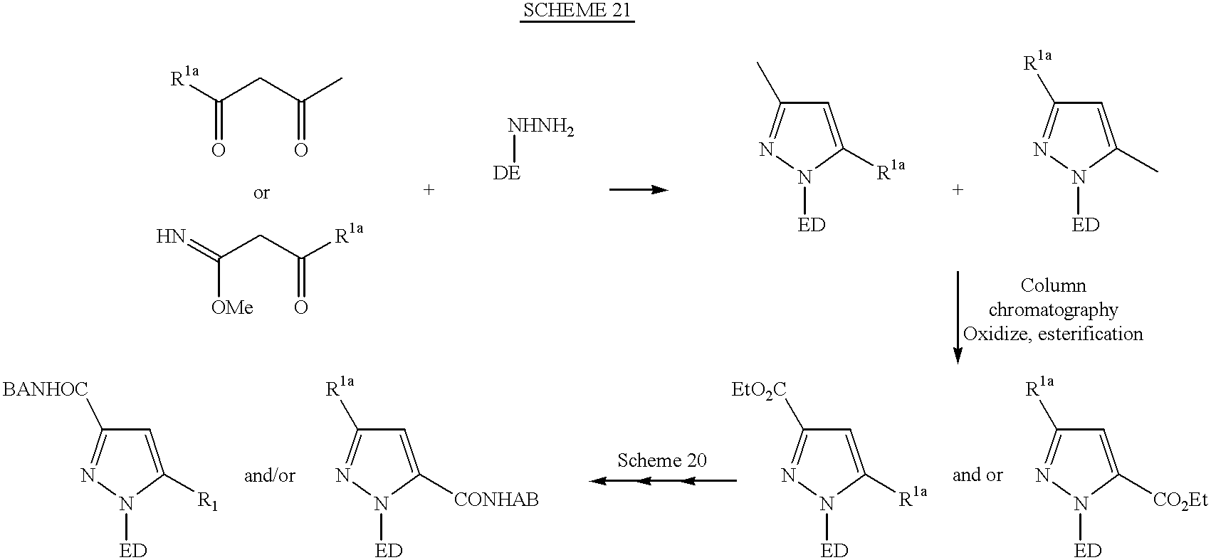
[R1a]C(CC(C)=O)=O.[DE][NHNH2].C1=C([R1a])N([ED])N=C1C.C1=C(C)N([ED])N=C1[R1a].C1=C([R1a])N([ED])N=C1[EtO2C].C1=C([CO2Et])N([ED])N=C1[R1a].C1=C([R1])N([ED])N=C1[BANHOC].N=C(CC([R1a])=O)[OMe].C1=C([CONHAB])N([ED])N=C1[R1a]
